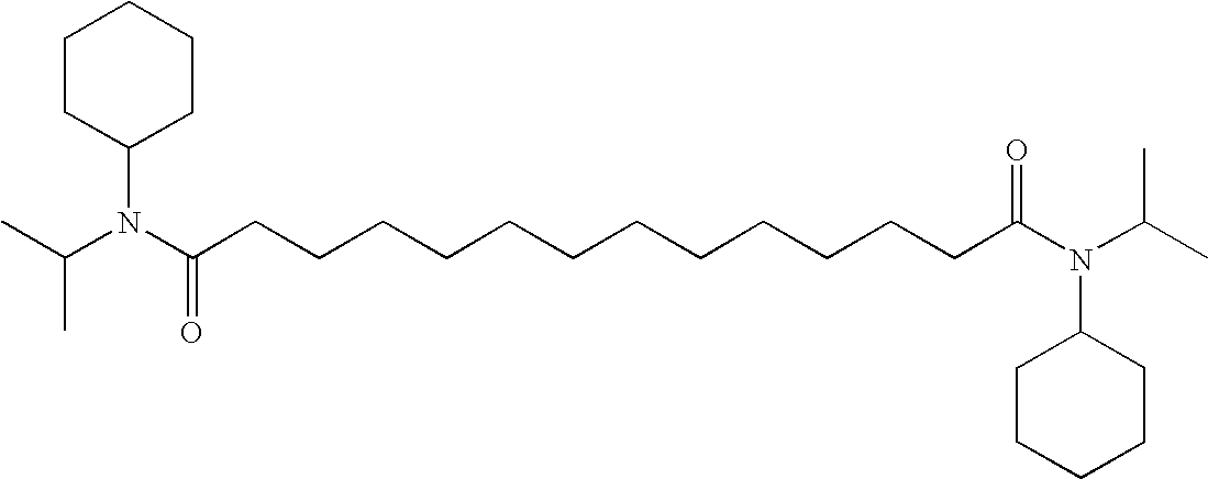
CC(N(C(CCCCCCCCCCCCC(N(C(C)C)C1CCCCC1)=O)=O)C1CCCCC1)C
